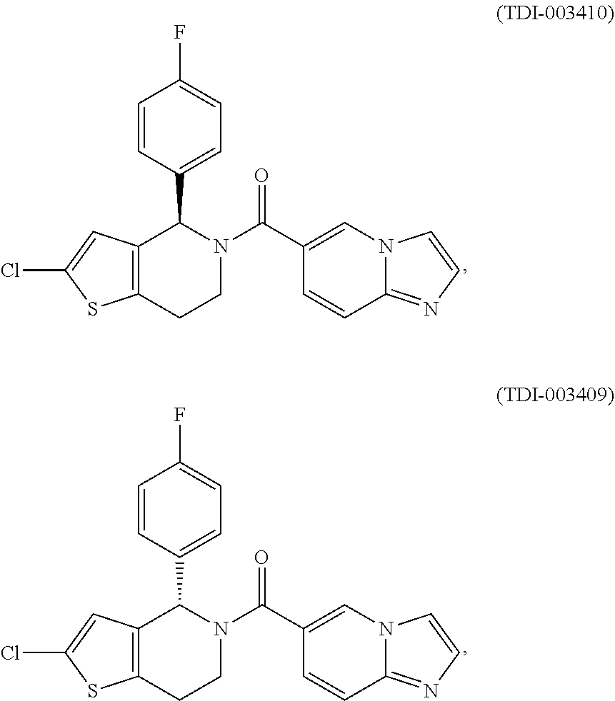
C12=C(CCN(C(C3=CN4C(=NC=C4)C=C3)=O)C1C1=CC=C(F)C=C1)SC(Cl)=C2.C12=C(CCN(C(C3=CN4C(=NC=C4)C=C3)=O)C1C1=CC=C(F)C=C1)SC(Cl)=C2
